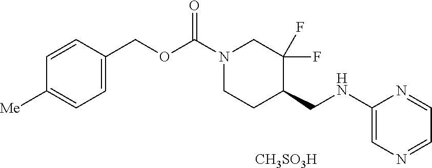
N1(C(OCC2=CC=C([Me])C=C2)=O)CCC(CNC2=CN=CC=N2)C(F)(F)C1.[CH3SO3H]
